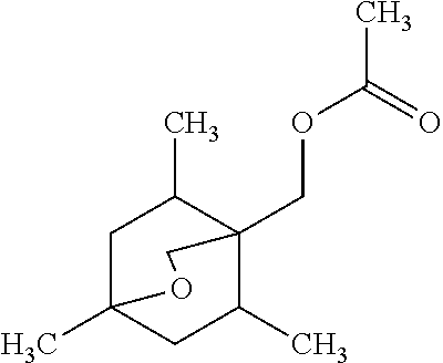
CC12CC(C)C(COC(C)=O)(C(C)C1)CO2
